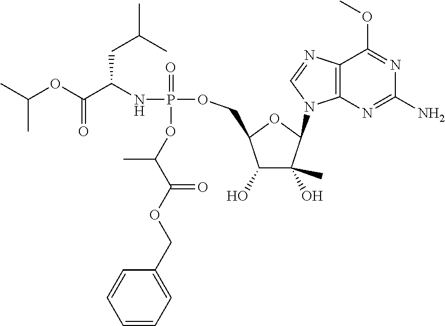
C12=C(N=C(N)N=C1OC)N(C1C(C)(O)C(O)C(COP(NC(C(OC(C)C)=O)CC(C)C)(=O)OC(C(OCC3=CC=CC=C3)=O)C)O1)C=N2
